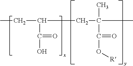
C(C(CC(C)(C)C(O[R])=O)C(O)=O)C
